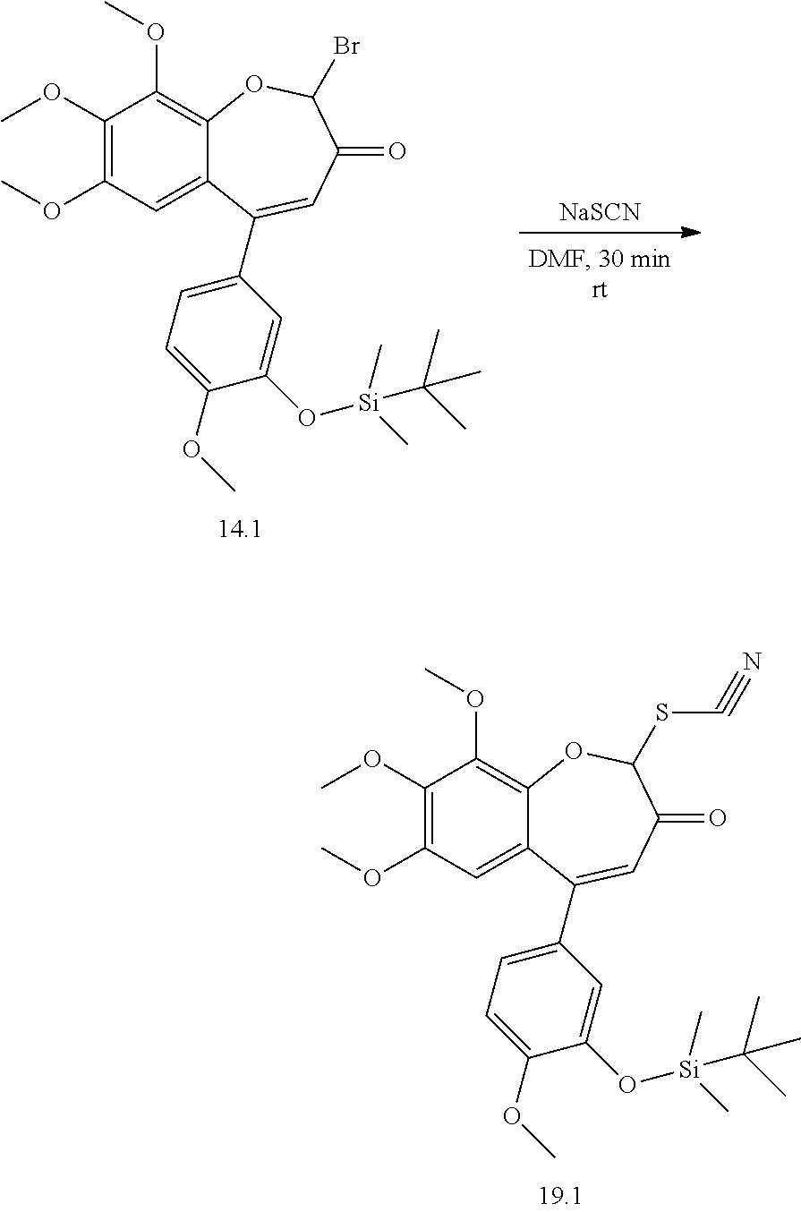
C1(OC)=C(OC)C=C2C(=C1OC)OC(Br)C(=O)C=C2C1=CC=C(OC)C(O[Si](C)(C)C(C)(C)C)=C1.[NaSCN].C1(OC)=C(OC)C=C2C(=C1OC)OC(SC#N)C(=O)C=C2C1=CC=C(OC)C(O[Si](C)(C)C(C)(C)C)=C1
